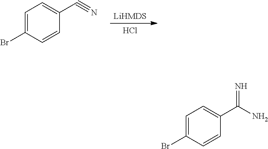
[LiHMDS].Cl.C1=C(Br)C=CC(C#N)=C1.C1=C(Br)C=CC(C(N)=N)=C1
